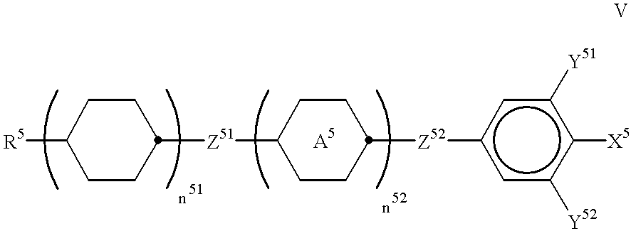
[R5]C1CCC([Z51]C2CCC([Z52]c3cc([Y52])c([X5])c([Y51])c3)CC2)CC1
